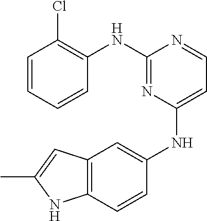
C1=CC=CC(NC2=NC(NC3=CC4=C(C=C3)NC(C)=C4)=CC=N2)=C1Cl
